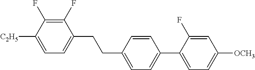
C1(F)=C(F)C([C2H5])=CC=C1CCC1=CC=C(C2=CC=C([OCH3])C=C2F)C=C1
